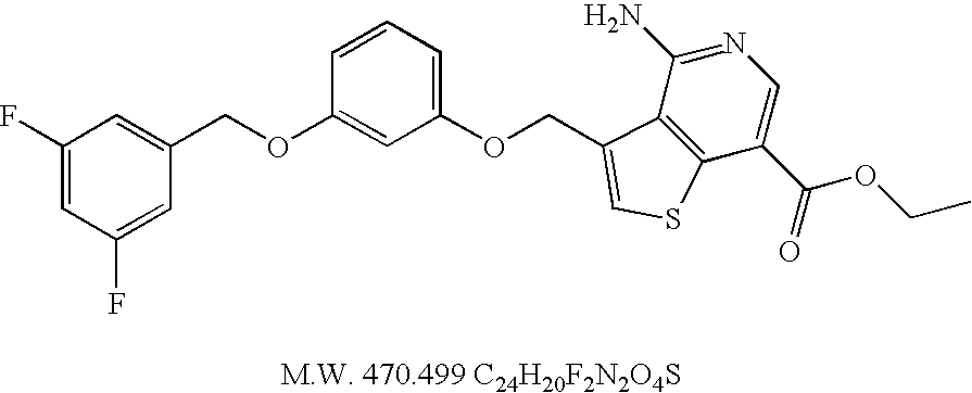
C1(F)=CC(F)=CC(COC2=CC(OCC3=CSC4=C3C(N)=NC=C4C(=O)OCC)=CC=C2)=C1
